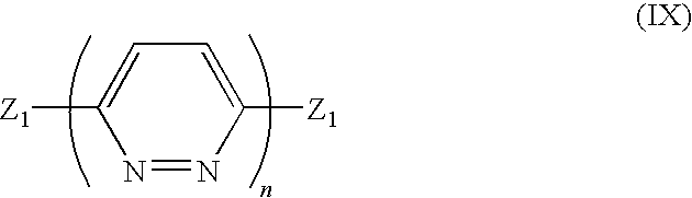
C1=C([Z1])N=NC([Z1])=C1
